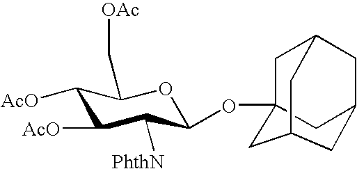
C1([AcO])C(C[OAc])OC(OC23CC4CC(C2)CC(C4)C3)C([PhthN])C1[AcO]
